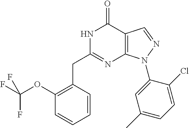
C1(OC(F)(F)F)=C(CC2=NC3=C(C(=O)N2)C=NN3C2=CC(C)=CC=C2Cl)C=CC=C1
